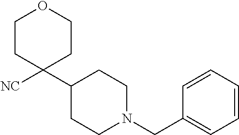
C1CC(C2CCN(CC3=CC=CC=C3)CC2)([NC])CCO1
